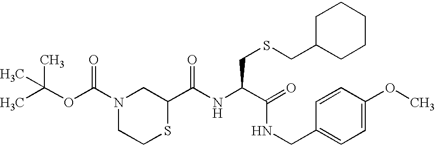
C1(C(NC(C(=O)NCC2=CC=C(OC)C=C2)CSCC2CCCCC2)=O)CN(C(OC(C)(C)C)=O)CCS1
